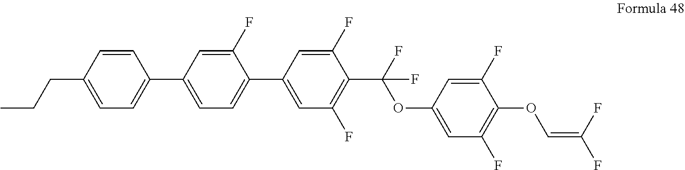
C1(F)=CC(C2=CC=C(CCC)C=C2)=CC=C1C1=CC(F)=C(C(F)(OC2=CC(F)=C(OC=C(F)F)C(F)=C2)F)C(F)=C1
